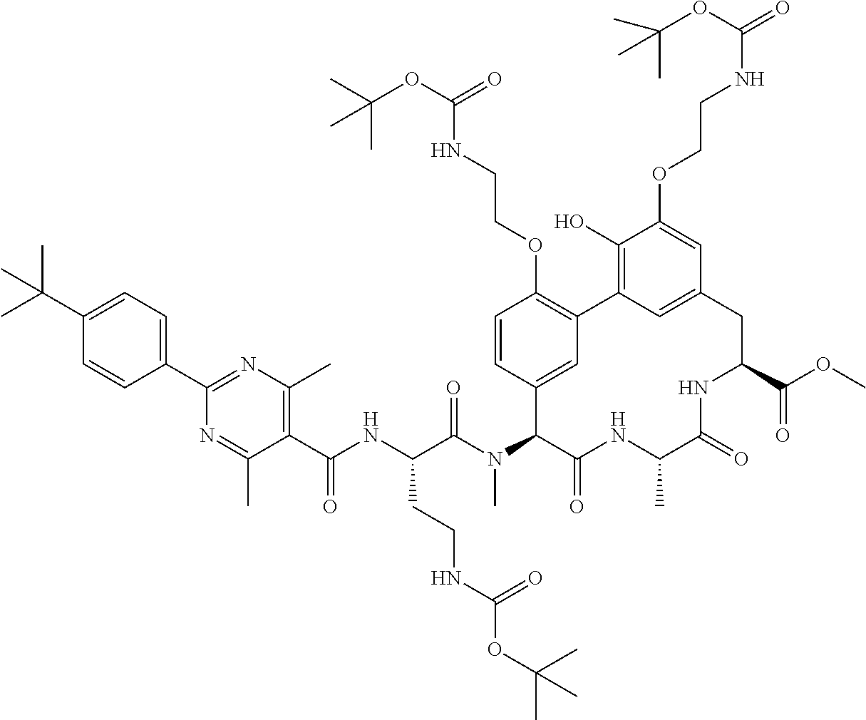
C(C(N(C)C1C(=O)NC(C)C(=O)NC(C(=O)OC)CC2=CC(=C(O)C(OCCNC(=O)OC(C)(C)C)=C2)C2=C(OCCNC(OC(C)(C)C)=O)C=CC1=C2)=O)(NC(C1=C(C)N=C(C2=CC=C(C(C)(C)C)C=C2)N=C1C)=O)CCNC(=O)OC(C)(C)C
